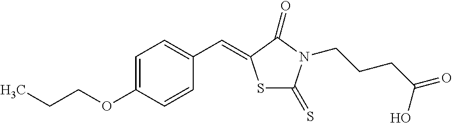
CCCOC1=CC=C(C=C2SC(=S)N(CCCC(=O)O)C2=O)C=C1
